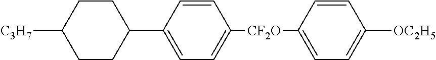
C1CC([C3H7])CCC1C1=CC=C([CF2O]C2=CC=C([OC2H5])C=C2)C=C1
